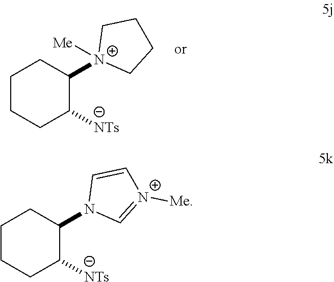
C1CCC([NTs])C([N+]2([Me])CCCC2)C1.C1CCC([NTs])C(N2C=[N+]([Me])C=C2)C1
